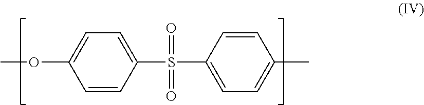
C1(S(C2=CC=C(C)C=C2)(=O)=O)=CC=C(OC)C=C1
